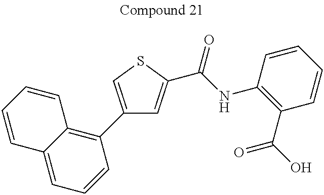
C1(C2=C3C(=CC=C2)C=CC=C3)=CSC(C(NC2=C(C(O)=O)C=CC=C2)=O)=C1
